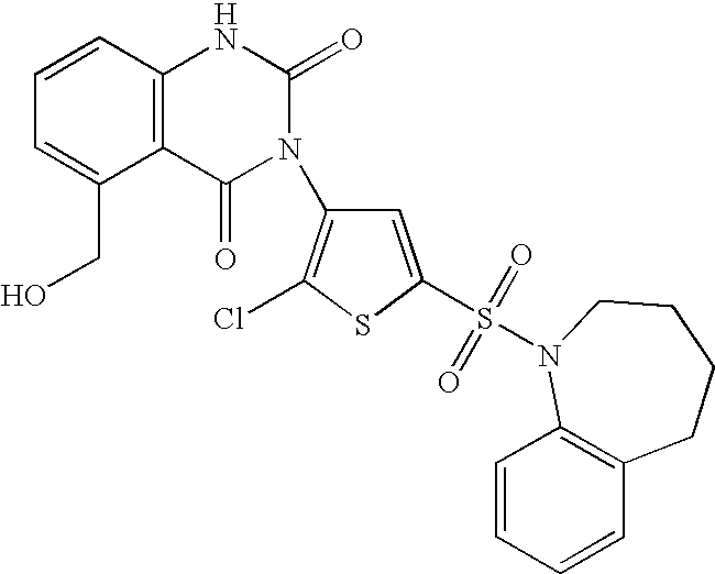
C12=C(C=CC=C1CO)NC(=O)N(C1=C(Cl)SC(S(=O)(=O)N3C4=C(C=CC=C4)CCCC3)=C1)C2=O
